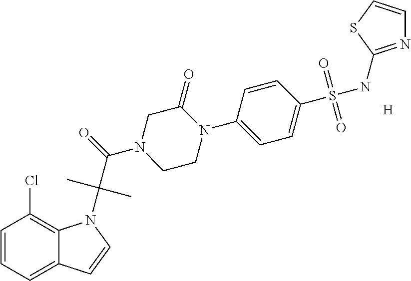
[H].C1=CC=C2C(=C1Cl)N(C(C(N1CC(=O)N(C3=CC=C(S(NC4=NC=CS4)(=O)=O)C=C3)CC1)=O)(C)C)C=C2
